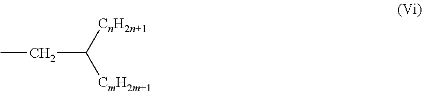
C(C([CmH2m+1])[CnH2n+1])C
